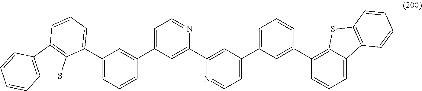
C12=C(C3=C(S1)C(C1=CC=CC(C4=CC=NC(C5=CC(C6=CC=CC(C7=C8C(=CC=C7)C7=C(S8)C=CC=C7)=C6)=CC=N5)=C4)=C1)=CC=C3)C=CC=C2
